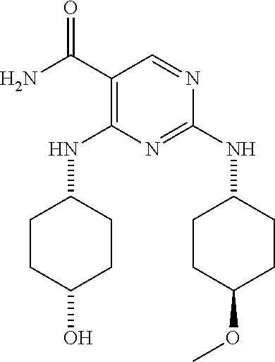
O=C(C1=C(NC2CCC(O)CC2)N=C(NC2CCC(OC)CC2)N=C1)N
